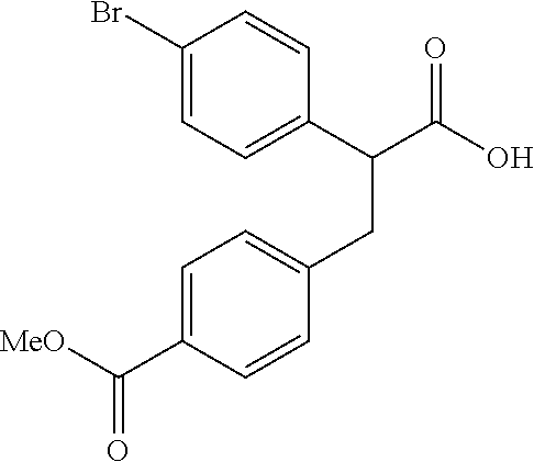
C1(Br)=CC=C(C(C(O)=O)CC2=CC=C(C([MeO])=O)C=C2)C=C1
